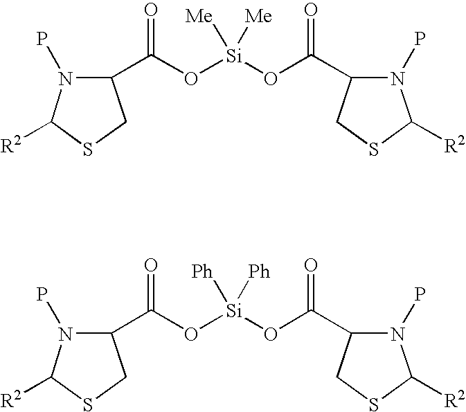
C1(C(O[Si](OC(C2N(P)C([R2])SC2)=O)([Me])[Me])=O)N(P)C([R2])SC1.C1(C(O[Si](OC(C2N(P)C([R2])SC2)=O)([Ph])[Ph])=O)N(P)C([R2])SC1
